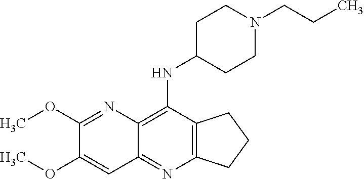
C12=C(C(NC3CCN(CCC)CC3)=C3C(=N1)C=C(OC)C(OC)=N3)CCC2
